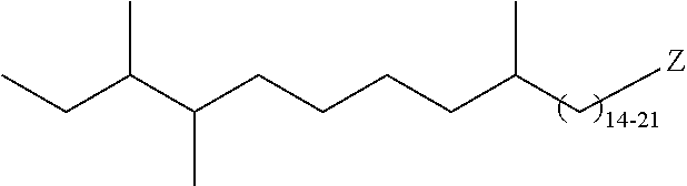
C(C(C[Z])C)CCCC(C(CC)C)C
